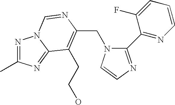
C(N1C(C2=NC=CC=C2F)=NC=C1)C1=C(CCO)C2=NC(C)=NN2C=N1
